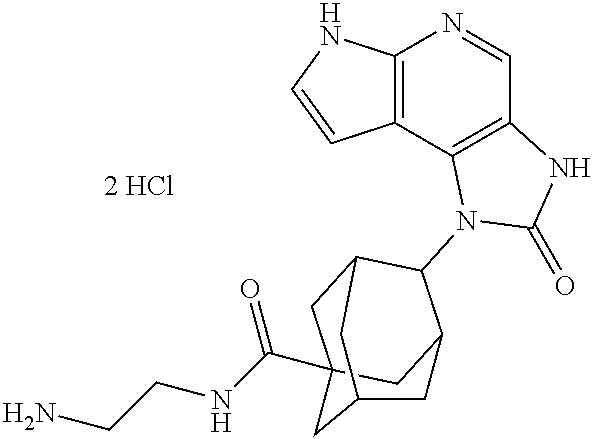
C12=C(C3=C(C=N1)NC(=O)N3C1C3CC4(C(NCCN)=O)CC1CC(C4)C3)C=CN2
